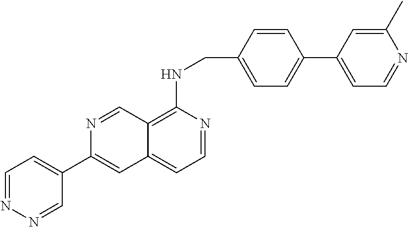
C1=C(C2=CC3=CC=NC(NCC4=CC=C(C5=CC=NC(C)=C5)C=C4)=C3C=N2)C=NN=C1
